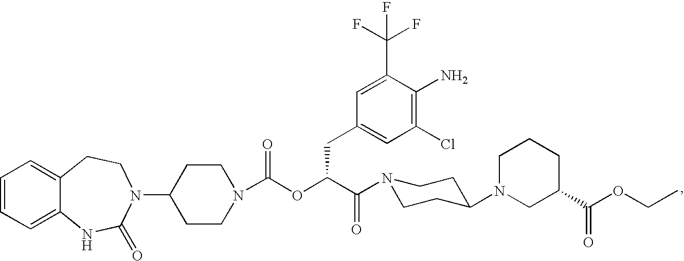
C1=CC=C2C(=C1)CCN(C1CCN(C(OC(C(=O)N3CCC(N4CC(C(OCC)=O)CCC4)CC3)CC3=CC(Cl)=C(N)C(C(F)(F)F)=C3)=O)CC1)C(=O)N2
